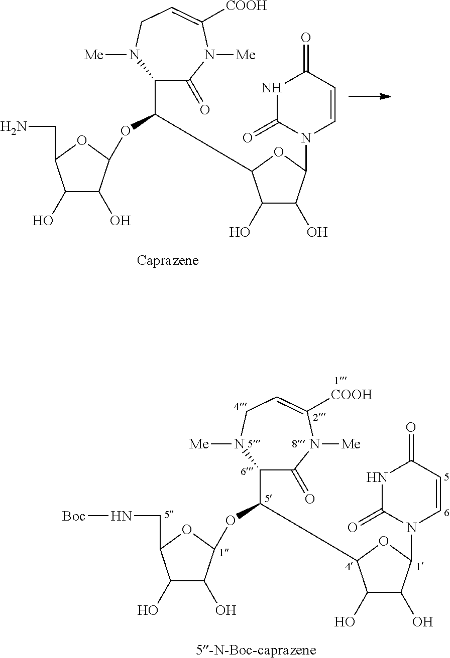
C1(C(OC2C(O)C(O)C(CN)O2)C2C(O)C(O)C(N3C=CC(=O)NC3=O)O2)C(=O)N([Me])C([COOH])=CCN1[Me].C1(C(OC2C(O)C(O)C(CN[Boc])O2)C2C(O)C(O)C(N3C=CC(=O)NC3=O)O2)C(=O)N([Me])C([COOH])=CCN1[Me]
